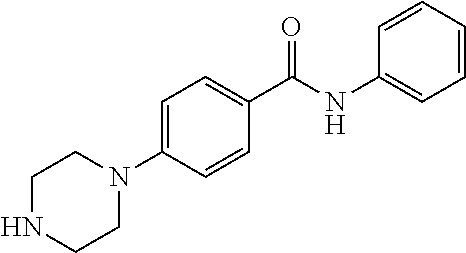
C1NCCN(C2=CC=C(C(NC3=CC=CC=C3)=O)C=C2)C1
